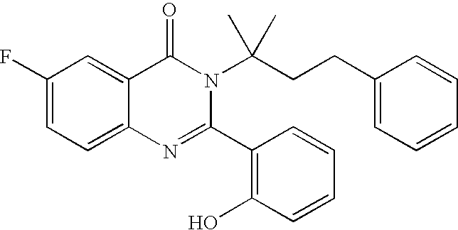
C1(F)=CC=C2C(=C1)C(=O)N(C(CCC1=CC=CC=C1)(C)C)C(C1=C(O)C=CC=C1)=N2
